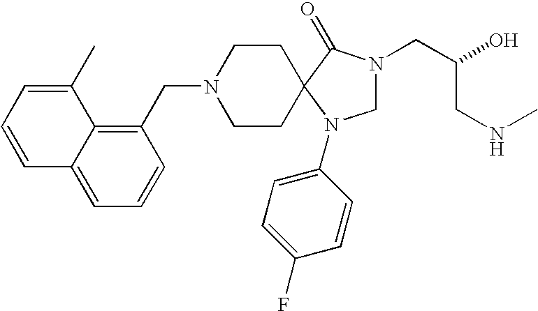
C1N(CC(O)CNC)C(=O)C2(N1C1=CC=C(F)C=C1)CCN(CC1=C3C(=CC=C1)C=CC=C3C)CC2
